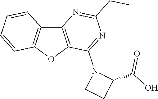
C12=C(OC3=C1C=CC=C3)C(N1CCC1C(O)=O)=NC(CC)=N2
